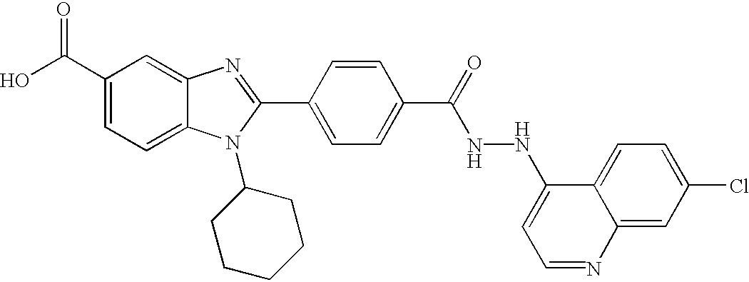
OC(C1=CC=C2C(=C1)N=C(C1=CC=C(C(=O)NNC3=CC=NC4=CC(Cl)=CC=C34)C=C1)N2C1CCCCC1)=O
